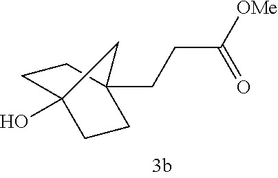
C1C2(O)CCC(CCC([OMe])=O)(C1)C2
